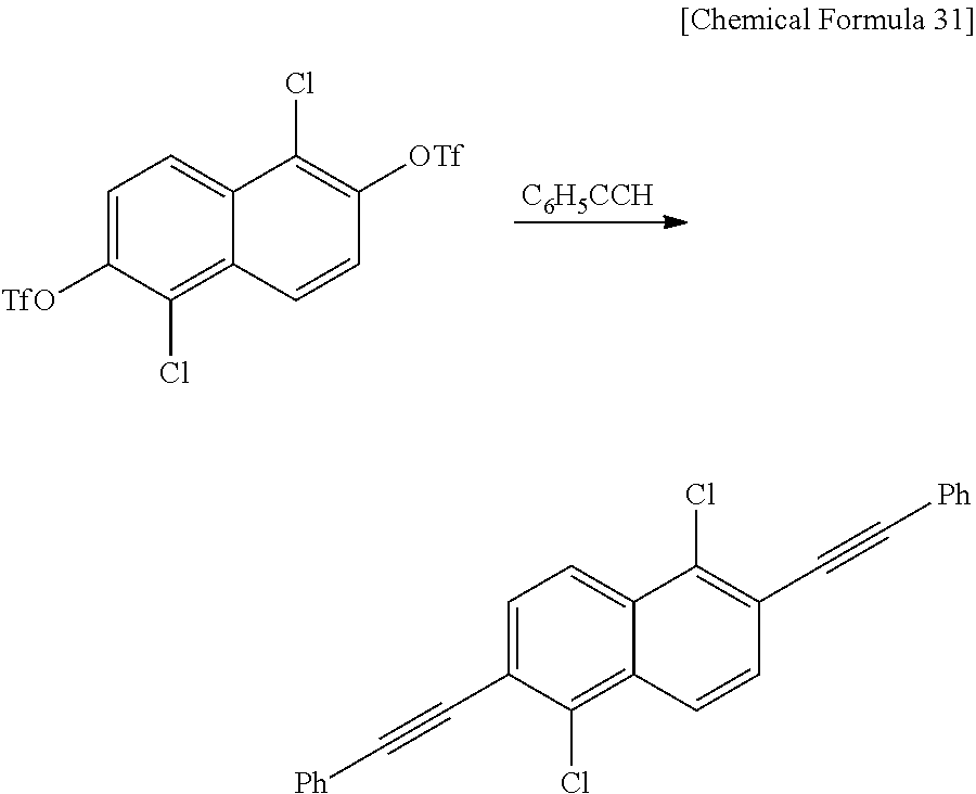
C1=C(C#C[Ph])C(Cl)=C2C(=C1)C(Cl)=C(C#C[Ph])C=C2.[C6H5CCH].C1=C([TfO])C(Cl)=C2C(=C1)C(Cl)=C([OTf])C=C2
